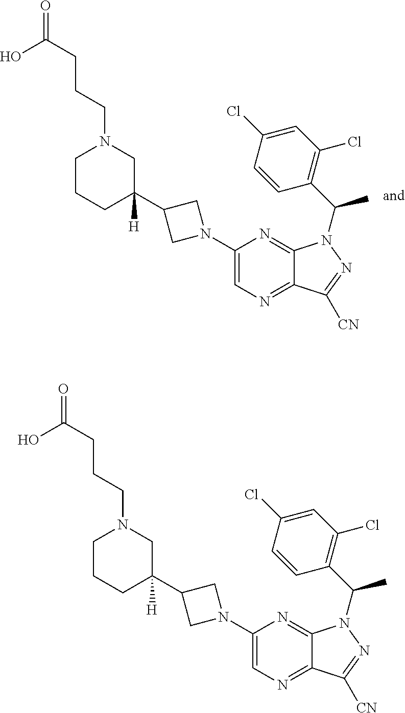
C1(C2([H])CN(CCCC(=O)O)CCC2)CN(C2=CN=C3C(=N2)N(C(C2=C(Cl)C=C(Cl)C=C2)C)N=C3[CN])C1.C1(C2([H])CN(CCCC(=O)O)CCC2)CN(C2=CN=C3C(=N2)N(C(C2=C(Cl)C=C(Cl)C=C2)C)N=C3[CN])C1
